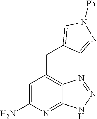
C1=C(N)N=C2C(=C1CC1=CN([Ph])N=C1)N=NN2
